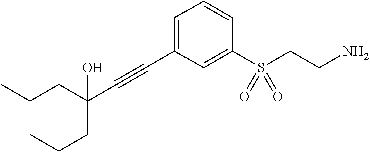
C1=C(C#CC(CCC)(O)CCC)C=C(S(CCN)(=O)=O)C=C1
